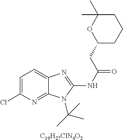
[C19H27ClN4O2].C1=C(Cl)N=C2C(=C1)N=C(NC(=O)CC1CCCC(C)(C)O1)N2C(C)(C)C
